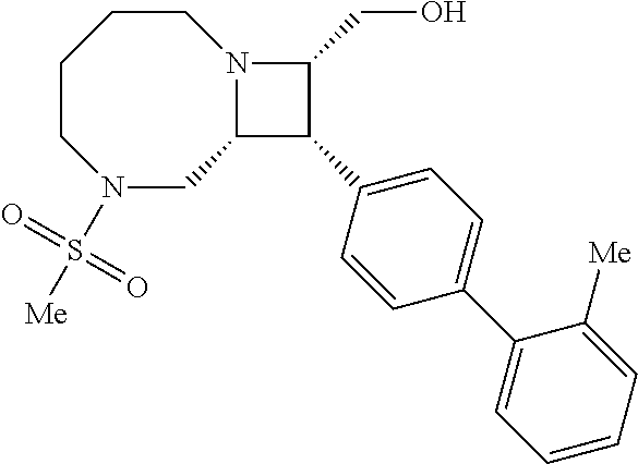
C1CCCN(S([Me])(=O)=O)CC2N1C(CO)C2C1=CC=C(C2=CC=CC=C2[Me])C=C1
